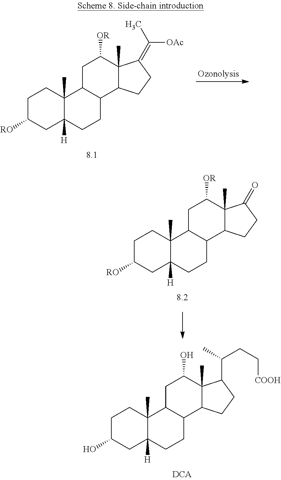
C1(O)CC2([H])C(C)(CC1)C1C(CC2)C2C(C)(C(O)C1)C(C(CC[COOH])C)CC2.C1([RO])CC2([H])C(C)(CC1)C1C(CC2)C2C(C)(C([OR])C1)C(=C(C)[OAc])CC2.C1([RO])CC2([H])C(C)(CC1)C1C(CC2)C2C(C)(C([OR])C1)C(=O)CC2
